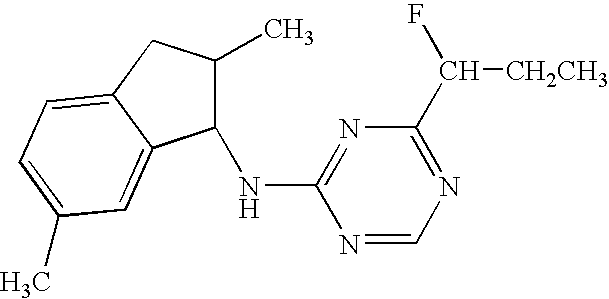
C1(NC2=NC(C([CH2CH3])F)=NC=N2)C(C)CC2=CC=C(C)C=C12
